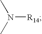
CN(C)[R14]
